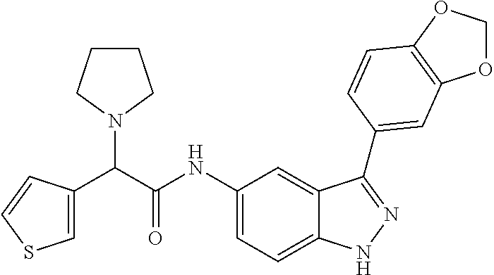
C1=C(C(C(NC2=CC=C3C(=C2)C(C2=CC4=C(OCO4)C=C2)=NN3)=O)N2CCCC2)C=CS1
